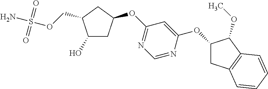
C(OS(N)(=O)=O)C1C(O)CC(OC2=NC=NC(OC3CC4=C(C3OC)C=CC=C4)=C2)C1
